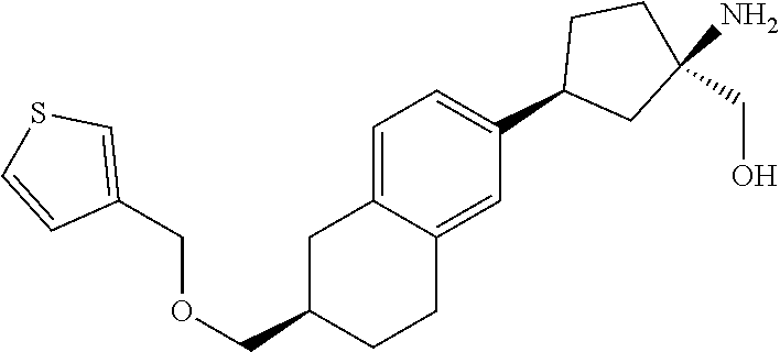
C1=C2C(=CC(C3CC(N)(CO)CC3)=C1)CCC(COCC1=CSC=C1)C2
